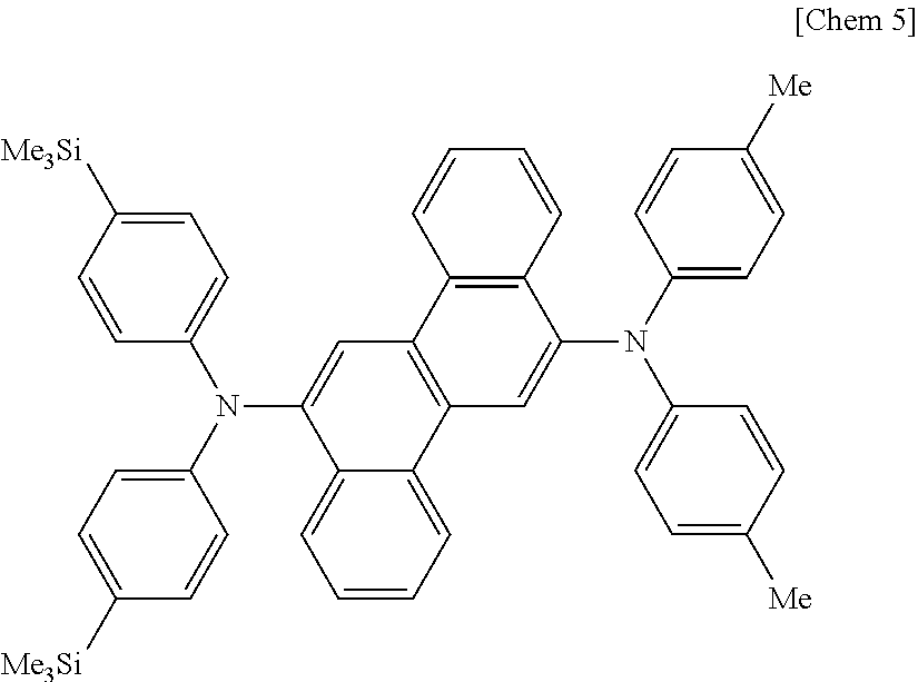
C1=C([Me3Si])C=CC(N(C2=CC=C([Me3Si])C=C2)C2=CC3=C(C4=CC=CC=C24)C=C(N(C2=CC=C([Me])C=C2)C2=CC=C([Me])C=C2)C2=C3C=CC=C2)=C1
